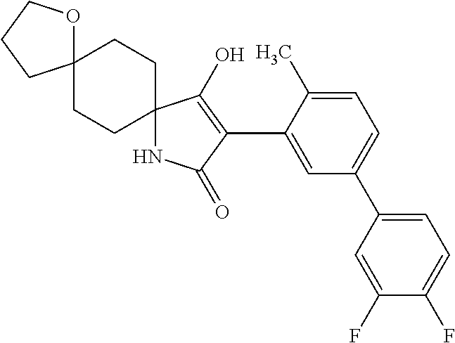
N1C2(C(O)=C(C3=CC(C4=CC=C(F)C(F)=C4)=CC=C3C)C1=O)CCC1(CC2)OCCC1
